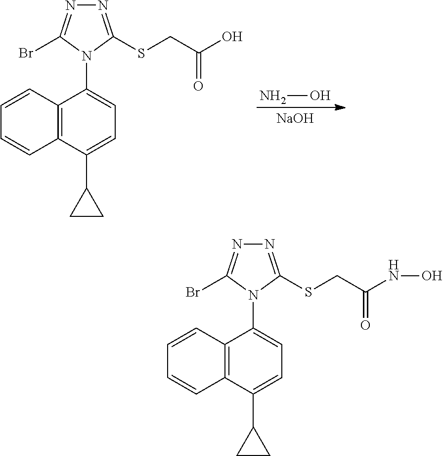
C1=C(C2CC2)C2=C(C(N3C(Br)=NN=C3SCC(=O)O)=C1)C=CC=C2.NO.[NaOH].C1=C(C2CC2)C2=C(C(N3C(Br)=NN=C3SCC(=O)NO)=C1)C=CC=C2
